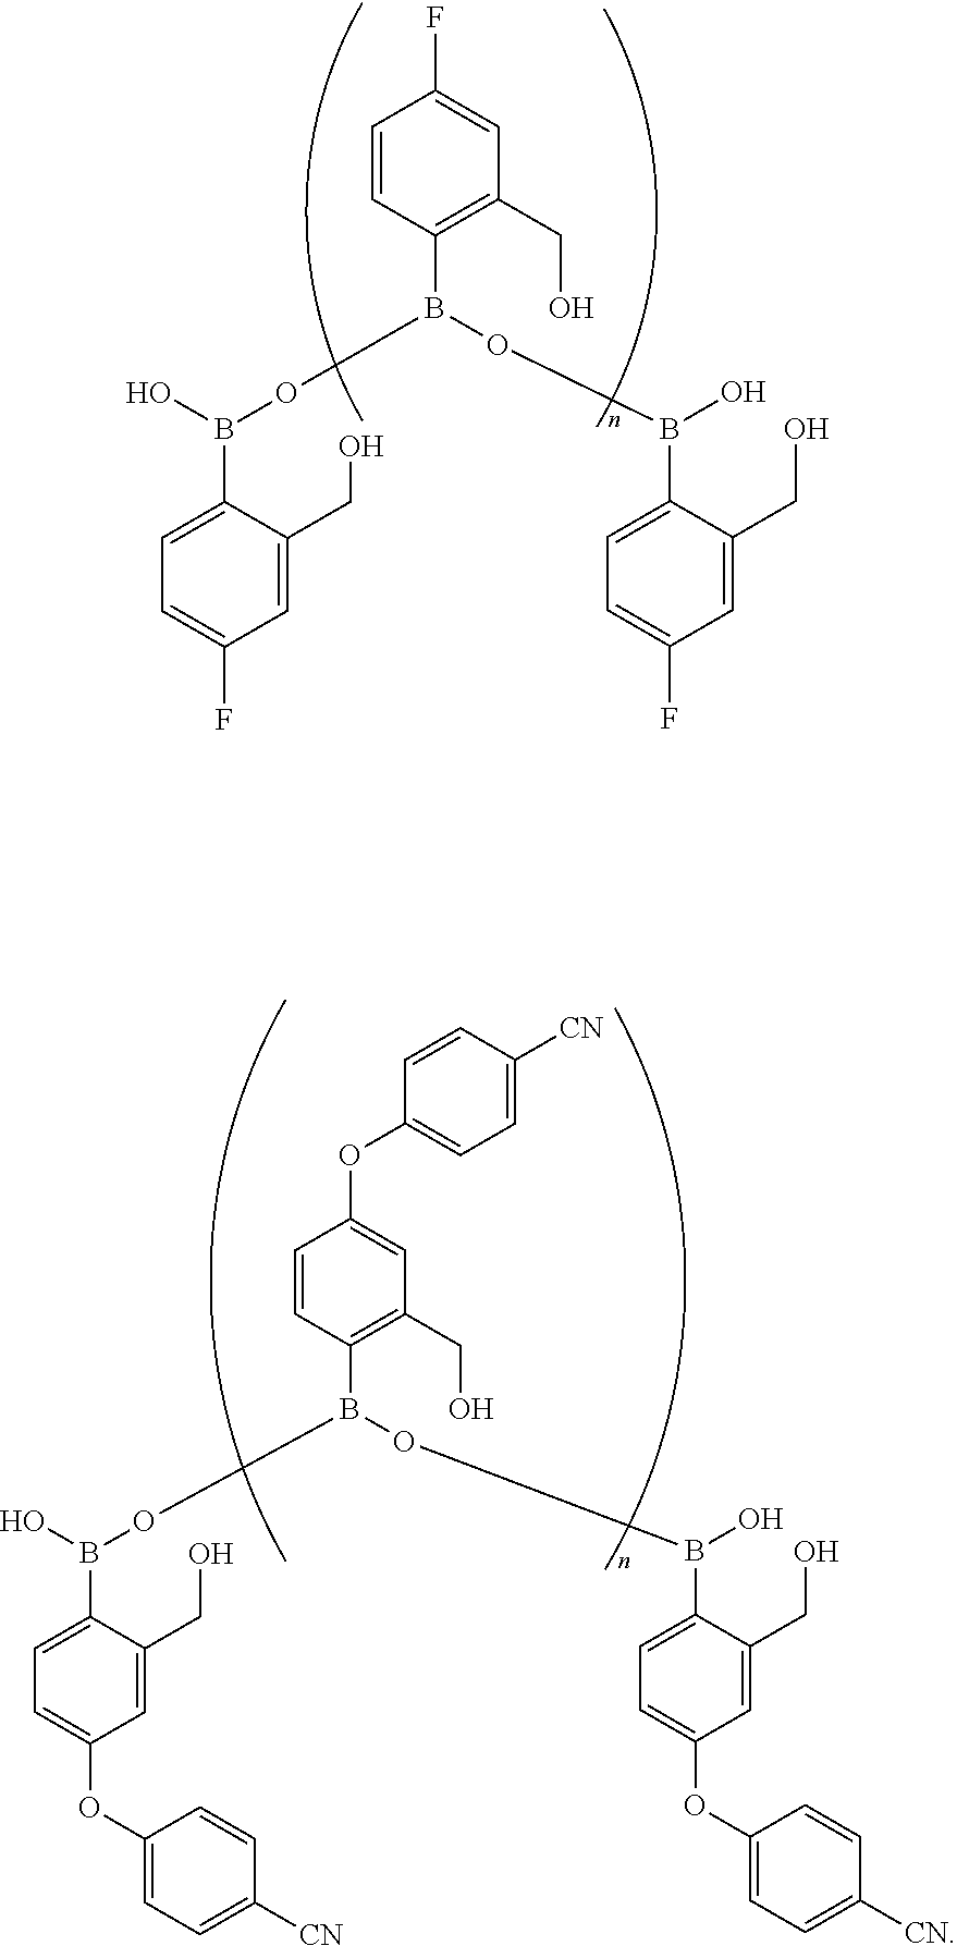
C1(B(O)OB(C2=C(CO)C=C(F)C=C2)OB(O)C2=CC=C(F)C=C2CO)=CC=C(F)C=C1CO.C1(B(O)OB(C2=C(CO)C=C(OC3=CC=C([CN])C=C3)C=C2)OB(O)C2=CC=C(OC3=CC=C([CN])C=C3)C=C2CO)=CC=C(OC2=CC=C([CN])C=C2)C=C1CO
